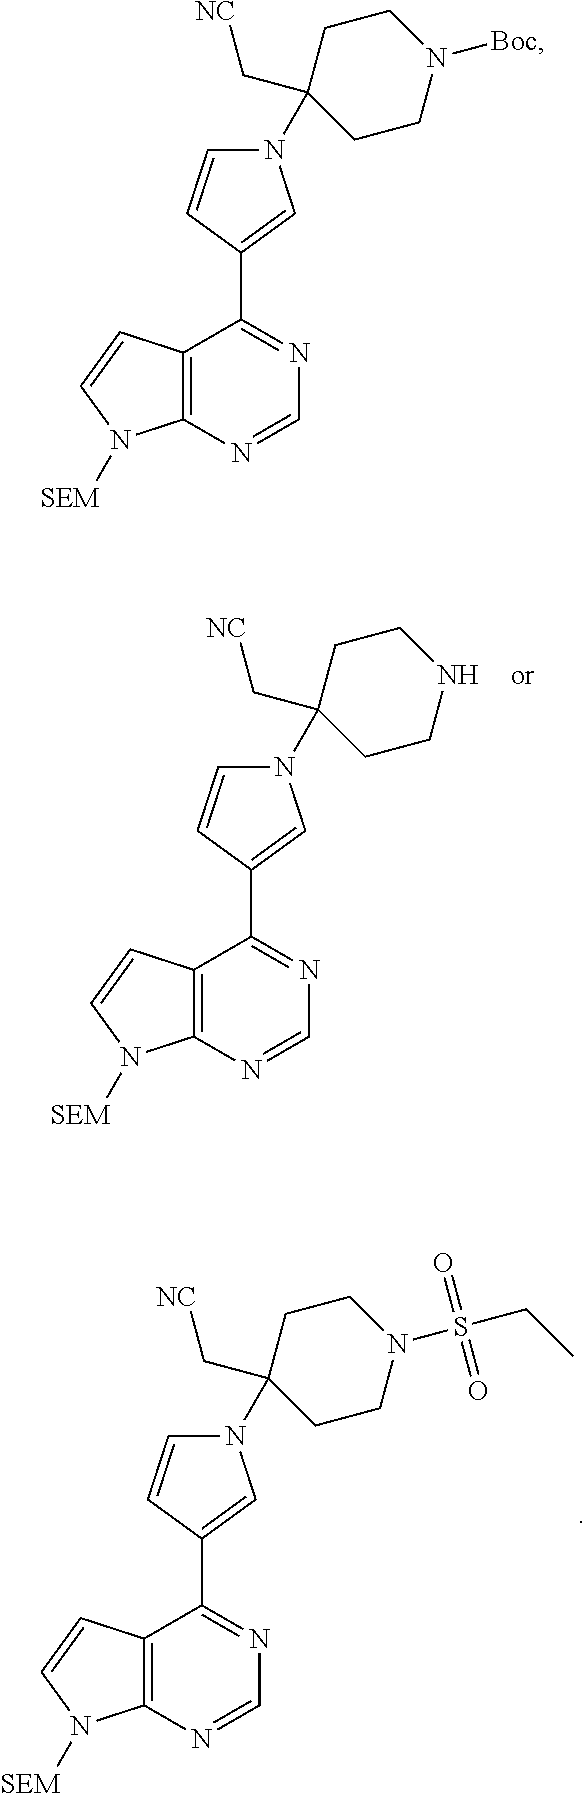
C12=C(N=CN=C1C1=CN(C3(C[NC])CCN([Boc])CC3)C=C1)N([SEM])C=C2.C12=C(N=CN=C1C1=CN(C3(C[NC])CCNCC3)C=C1)N([SEM])C=C2.C12=C(N=CN=C1C1=CN(C3(C[NC])CCN(S(CC)(=O)=O)CC3)C=C1)N([SEM])C=C2
